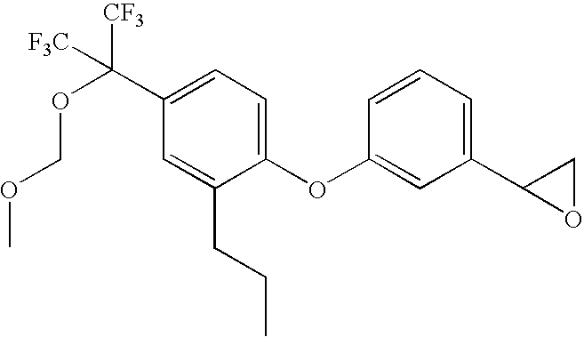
C1(C(OCOC)([CF3])[F3C])=CC=C(OC2=CC(C3OC3)=CC=C2)C(CCC)=C1
